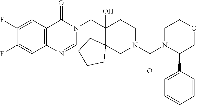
C1(F)=CC2=C(C=C1F)N=CN(CC1(O)C3(CN(C(N4C(C5=CC=CC=C5)COCC4)=O)CC1)CCCC3)C2=O
